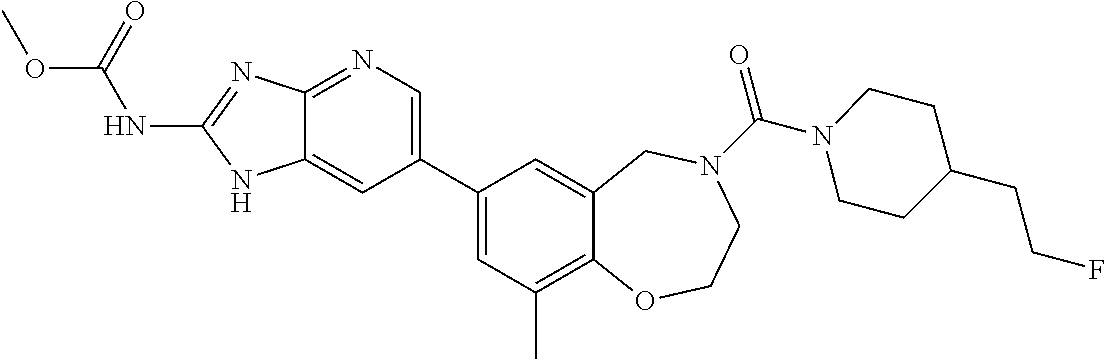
C12=NC=C(C3=CC(C)=C4C(=C3)CN(C(=O)N3CCC(CCF)CC3)CCO4)C=C1NC(NC(OC)=O)=N2
